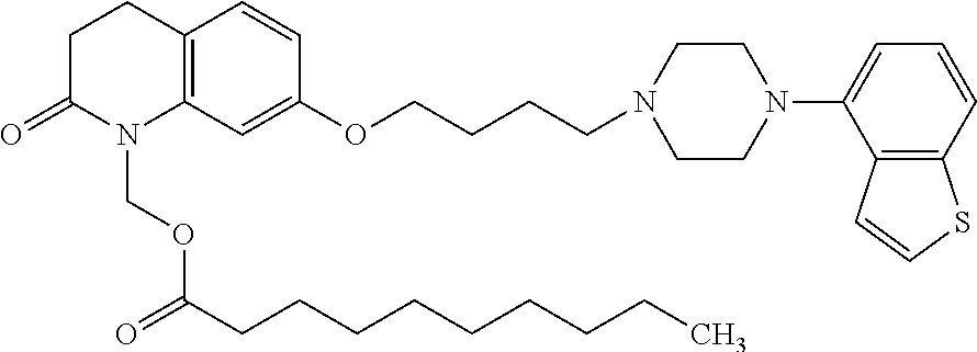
C1C(=O)N(COC(CCCCCCCCC)=O)C2=C(C1)C=CC(OCCCCN1CCN(C3=CC=CC4=C3C=CS4)CC1)=C2
